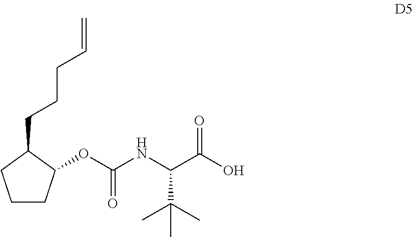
N(C(C(C)(C)C)C(=O)O)C(OC1CCCC1CCCC=C)=O
